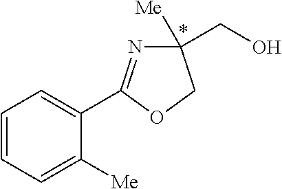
C1=CC=C([Me])C(C2=NC([Me])(CO)CO2)=C1
